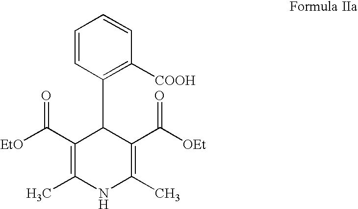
C1=CC(C2C(C([EtO])=O)=C(C)NC(C)=C2C([OEt])=O)=C([COOH])C=C1
